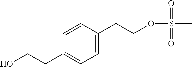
C1=CC(CCOS(C)(=O)=O)=CC=C1CCO
